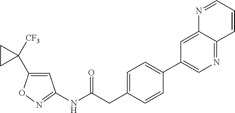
N1=C(NC(CC2=CC=C(C3=CN=C4C(=C3)N=CC=C4)C=C2)=O)C=C(C2([CF3])CC2)O1
